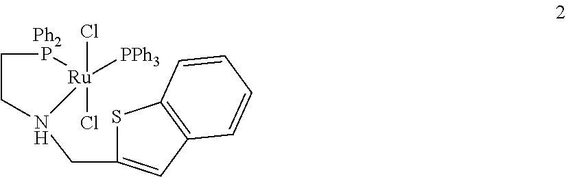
[Ph2].S1C(CN2CCP[Ru]2([PPh3])(Cl)Cl)=CC2=C1C=CC=C2
